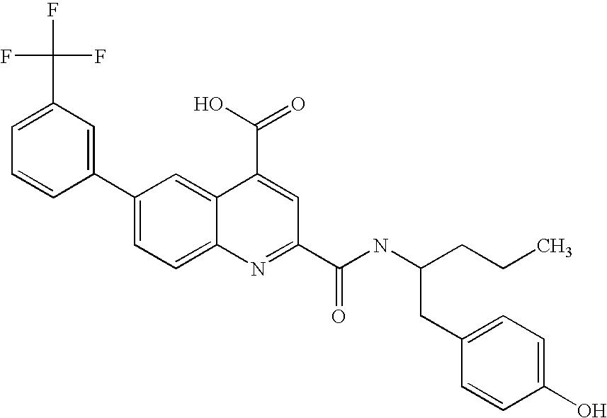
C1(C(F)(F)F)=CC=CC(C2=CC=C3C(=C2)C(C(O)=O)=CC(C(NC(CCC)CC2=CC=C(O)C=C2)=O)=N3)=C1
